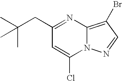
C(C)(CC1=NC2=C(Br)C=NN2C(Cl)=C1)(C)C
